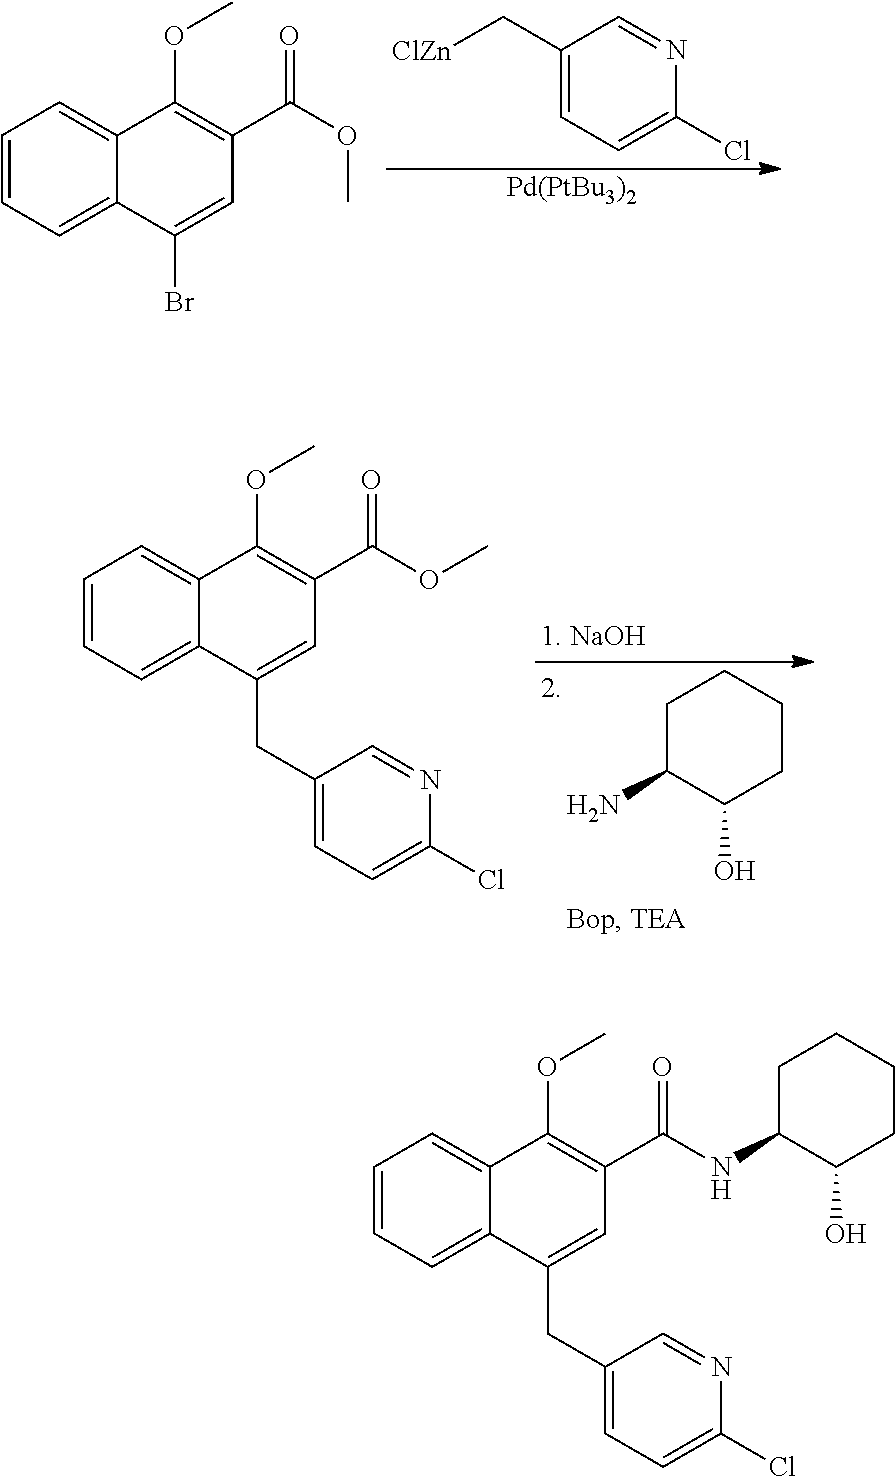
C1(C[ClZn])=CC=C(Cl)N=C1.[Pd(PtBu3)2].C1=CC=C2C(=C1)C(OC)=C(C(OC)=O)C=C2Br.C1C(N)C(O)CCC1.C1=CC=C2C(=C1)C(OC)=C(C(OC)=O)C=C2CC1=CC=C(Cl)N=C1.C1=CC=C2C(=C1)C(OC)=C(C(NC1C(O)CCCC1)=O)C=C2CC1=CC=C(Cl)N=C1
